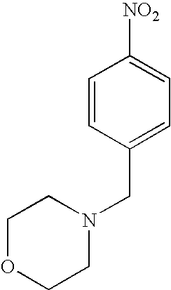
C1=CC(CN2CCOCC2)=CC=C1[NO2]
